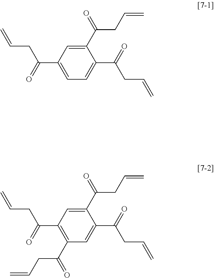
C1(C(CC=C)=O)=CC(C(=O)CC=C)=CC=C1C(=O)CC=C.C1(C(CC=C)=O)=CC(C(=O)CC=C)=C(C(=O)CC=C)C=C1C(=O)CC=C
